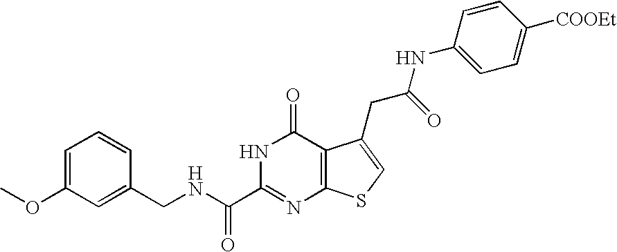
C1(CNC(C2=NC3=C(C(=O)N2)C(CC(NC2=CC=C([COOEt])C=C2)=O)=CS3)=O)=CC(OC)=CC=C1
